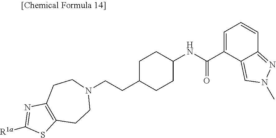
C1C(CCN2CCC3=C(CC2)SC([R1a])=N3)CCC(NC(C2=CC=CC3=NN(C)C=C23)=O)C1
